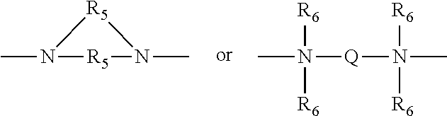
CN1[R5]N(C)[R5]1.CN([Q]N(C)([R6])[R6])([R6])[R6]
